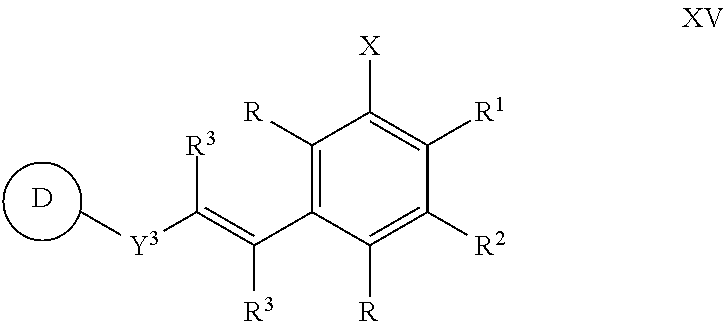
[D].C[Y3]C(=C(C1=C([R])C([X])=C([R1])C([R2])=C1[R])[R3])[R3]
